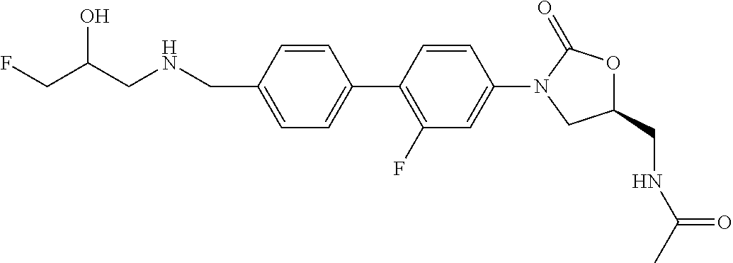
N(CC1=CC=C(C2=C(F)C=C(N3CC(CNC(C)=O)OC3=O)C=C2)C=C1)CC(CF)O
